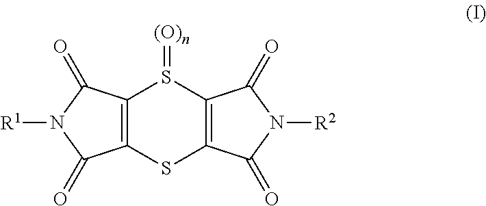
C12=C(SC3=C(S1=[(O)n])C(=O)N([R2])C3=O)C(=O)N([R1])C2=O
